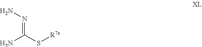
NC(=NN)S[R7x]
